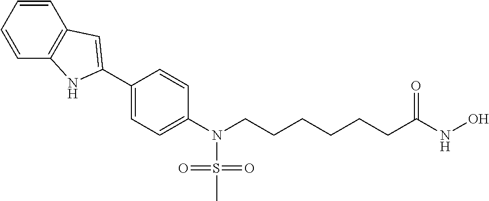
C1(C2=CC3=C(C=CC=C3)N2)=CC=C(N(CCCCCCC(NO)=O)S(=O)(=O)C)C=C1
